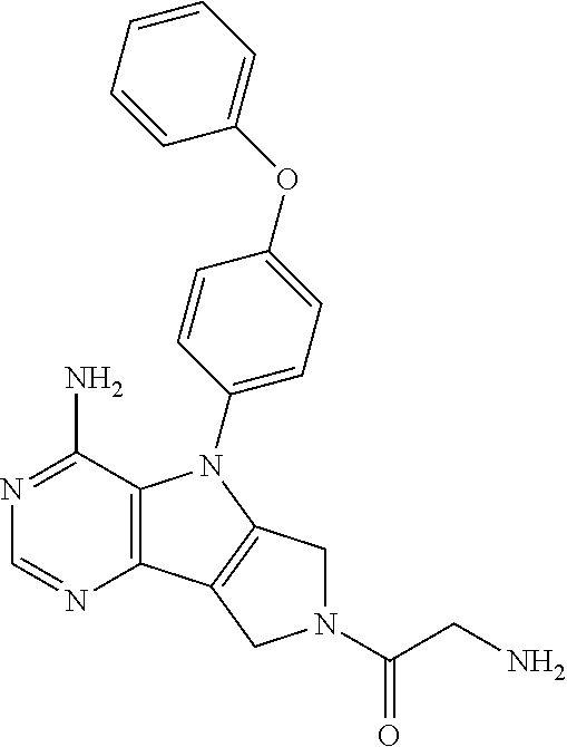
C12=C(C(N)=NC=N1)N(C1=CC=C(OC3=CC=CC=C3)C=C1)C1=C2CN(C(CN)=O)C1
